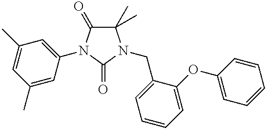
C1(C)(C)C(=O)N(C2=CC(C)=CC(C)=C2)C(=O)N1CC1=CC=CC=C1OC1=CC=CC=C1
